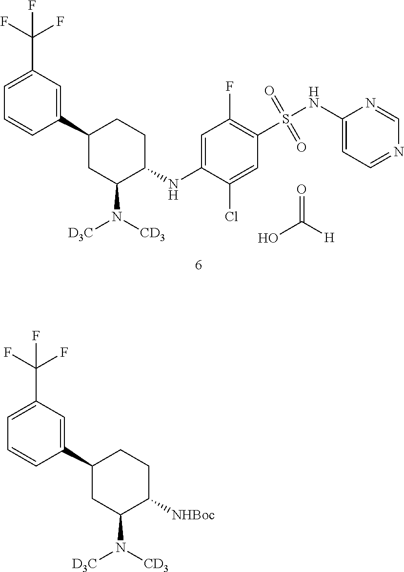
C1=C(C(F)(F)F)C=C(C2CCC(NC3=CC(F)=C(S(NC4=CC=NC=N4)(=O)=O)C=C3Cl)C(N([CD3])[D3C])C2)C=C1.O=C(O)[H].C1=C(C(F)(F)F)C=C(C2CCC([NHBoc])C(N([CD3])[D3C])C2)C=C1
